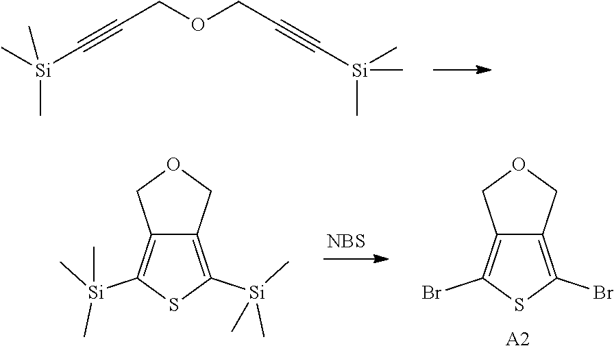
C(COCC#C[Si](C)(C)C)#C[Si](C)(C)C.C12=C(Br)SC(Br)=C1COC2.[A2].[NBS].C12=C([Si](C)(C)C)SC([Si](C)(C)C)=C1COC2
